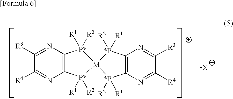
C1([R4])=NC2=C(N=C1[R3])[P*]([R1])([R2])[M]1([P*]2([R1])[R2])[*P]([R1])([R2])C2=C(N=C([R3])C([R4])=N2)[*P]1([R1])[R2]
